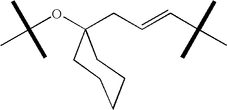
C(OC1(CC=CC(C)(C)C)CCCCC1)(C)(C)C
